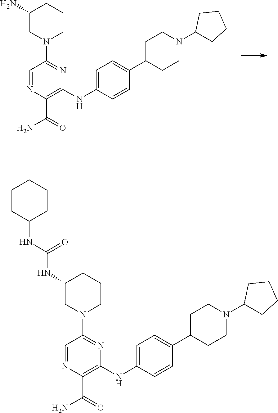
C1=NC(C(N)=O)=C(NC2=CC=C(C3CCN(C4CCCC4)CC3)C=C2)N=C1N1CCCC(N)C1.C1=NC(C(N)=O)=C(NC2=CC=C(C3CCN(C4CCCC4)CC3)C=C2)N=C1N1CCCC(NC(=O)NC2CCCCC2)C1
